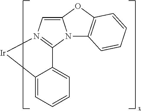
C12=CN3=C(N1C1=C(O2)C=CC=C1)C1=CC=CC=C1[Ir]3
